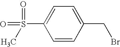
C1=CC(CBr)=CC=C1S(=O)(=O)C
